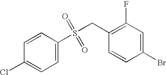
C1=CC(S(CC2=C(F)C=C(Br)C=C2)(=O)=O)=CC=C1Cl
